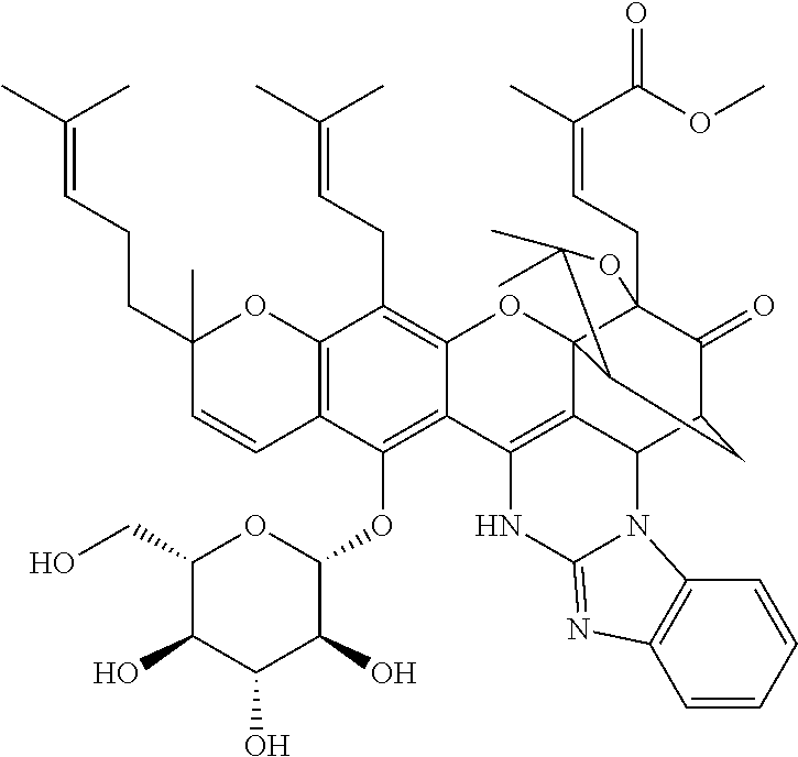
C12=C(C=CC(CCC=C(C)C)(C)O1)C(OC1OC(CO)C(O)C(O)C1O)=C1C(=C2CC=C(C)C)OC23C4(CC=C(C)C(OC)=O)C(=O)C(CC2C(C)(C)O4)C2C3=C1NC1=NC3=C(C=CC=C3)N21
